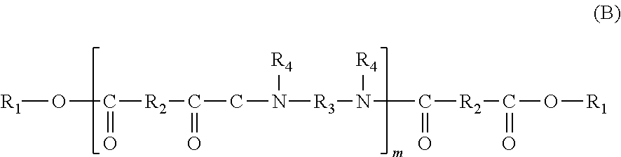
[R1]OC([R2]C(CN([R3]N(C([R2]C(O[R1])=O)=O)[R4])[R4])=O)=O
